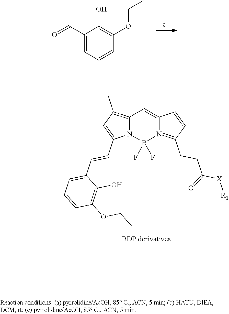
C1(C=O)=CC=CC(OCC)=C1O.C12=C(C)C=C(C=CC3=CC=CC(OCC)=C3O)N1B(F)(F)N1=C(CCC([X][R1])=O)C=CC1=C2.[BDP derivatives]
